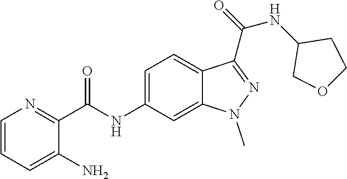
C(NC1=CC=C2C(=C1)N(C)N=C2C(NC1COCC1)=O)(C1=NC=CC=C1N)=O
